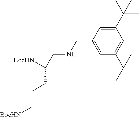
C1=C(CNCC([BocHN])CCC[BocHN])C=C(C(C)(C)C)C=C1C(C)(C)C
